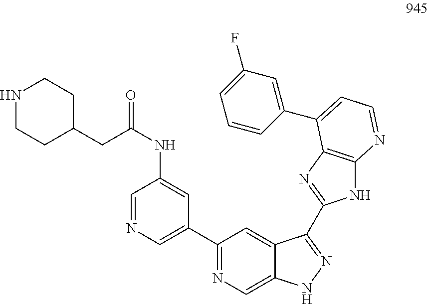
C1(C2=CN=CC(NC(CC3CCNCC3)=O)=C2)=NC=C2C(=C1)C(C1=NC3=C(N1)N=CC=C3C1=CC(F)=CC=C1)=NN2
